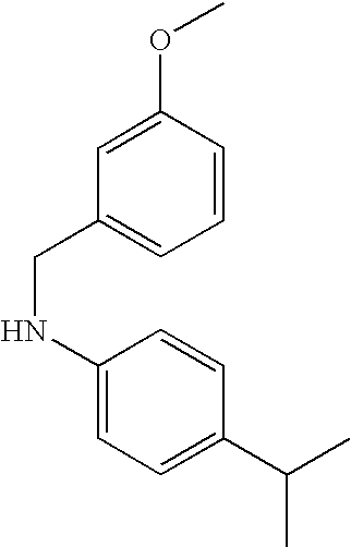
C1(NCC2=CC=CC(OC)=C2)=CC=C(C(C)C)C=C1
